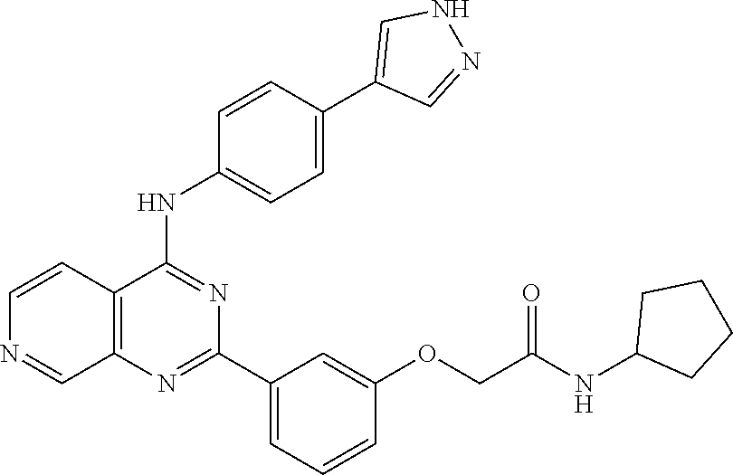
C1=CC2=C(C=N1)N=C(C1=CC=CC(OCC(NC3CCCC3)=O)=C1)N=C2NC1=CC=C(C2=CNN=C2)C=C1
